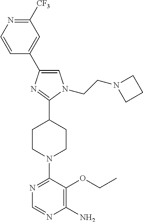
C1([CF3])=NC=CC(C2=CN(CCN3CCC3)C(C3CCN(C4=NC=NC(N)=C4OCC)CC3)=N2)=C1
